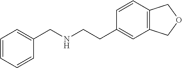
C1=CC=CC(CNCCC2=CC3=C(C=C2)COC3)=C1
